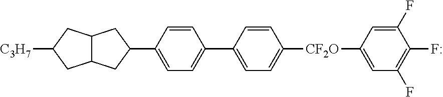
C12C(CC([C3H7])C1)CC(C1=CC=C(C3=CC=C([CF2O]C4=CC(F)=C(F)C(F)=C4)C=C3)C=C1)C2
